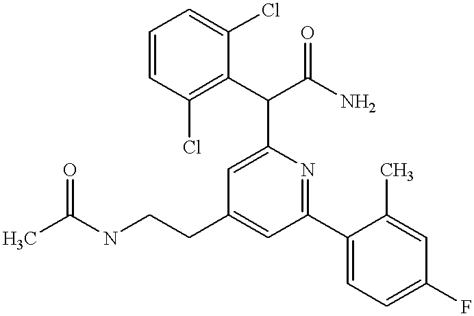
C(CC1=CC(C2=CC=C(F)C=C2C)=NC(C(C2=C(Cl)C=CC=C2Cl)C(N)=O)=C1)NC(C)=O
